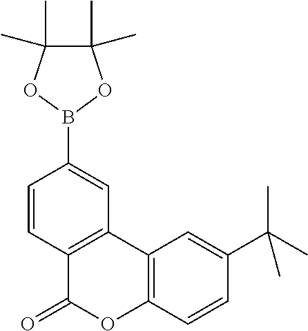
C12=C(C=C(B3OC(C)(C)C(C)(C)O3)C=C1)C1=C(OC2=O)C=CC(C(C)(C)C)=C1
